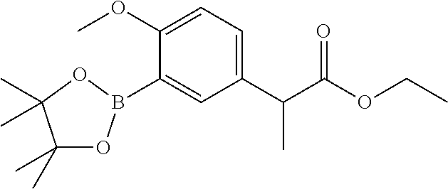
C1(B2OC(C)(C)C(C)(C)O2)=CC(C(C(OCC)=O)C)=CC=C1OC
